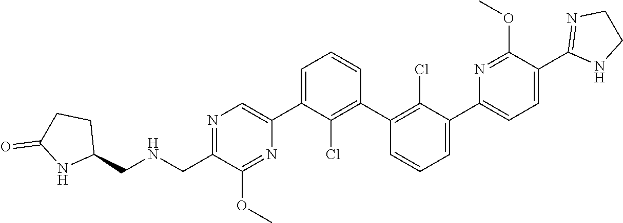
N1=C(CNCC2CCC(=O)N2)C(OC)=NC(C2=CC=CC(C3=C(Cl)C(C4=CC=C(C5=NCCN5)C(OC)=N4)=CC=C3)=C2Cl)=C1
